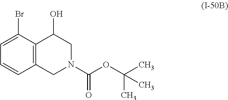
C12=C(C(Br)=CC=C1)C(O)CN(C(OC(C)(C)C)=O)C2
